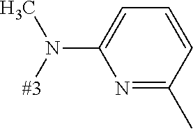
C1(N([#3])C)=CC=CC(C)=N1
